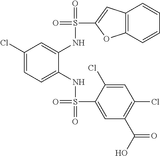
C1(Cl)=CC=C(NS(=O)(C2=CC(C(O)=O)=C(Cl)C=C2Cl)=O)C(NS(=O)(C2=CC3=C(O2)C=CC=C3)=O)=C1
